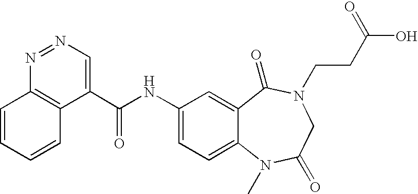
C1(C(NC2=CC=C3C(=C2)C(=O)N(CCC(O)=O)CC(=O)N3C)=O)=CN=NC2=C1C=CC=C2
